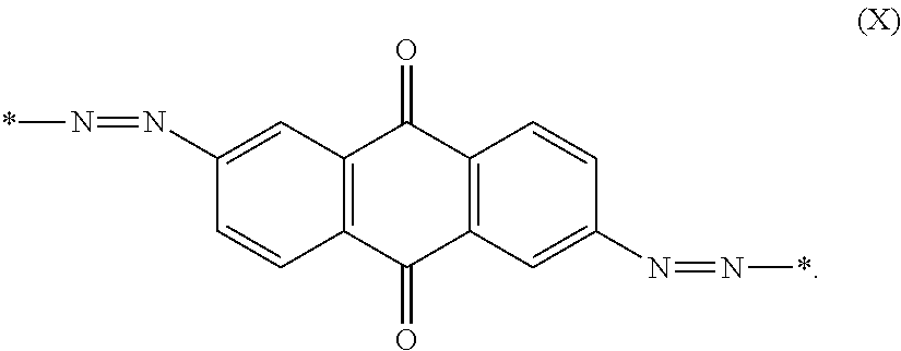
C12=C(C=C(N=N*)C=C1)C(=O)C1=C(C2=O)C=C(N=N*)C=C1
